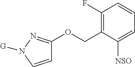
C1=CN([G])N=C1OCC1=C(F)C=CC=C1[NSO]
